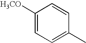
C1=C(C)C=CC([H3CO])=C1
